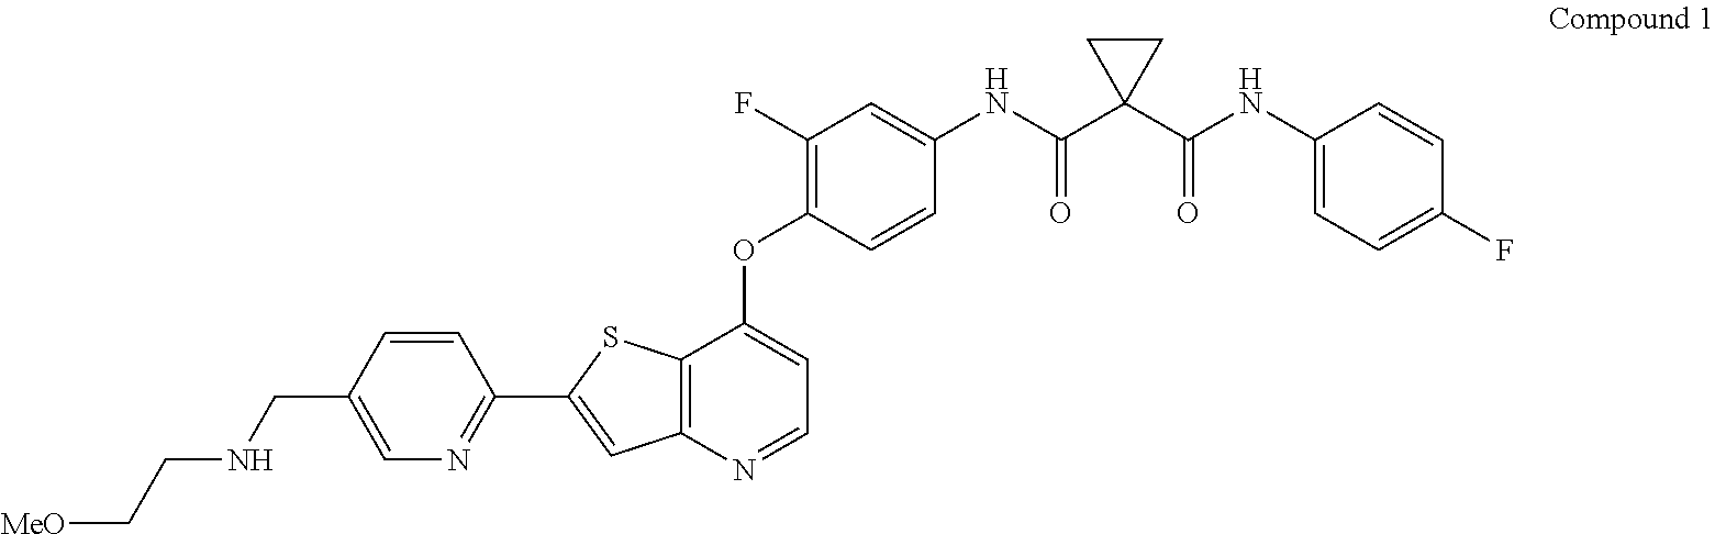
C1=C(CNCC[MeO])C=CC(C2=CC3=C(S2)C(OC2=C(F)C=C(NC(C4(C(NC5=CC=C(F)C=C5)=O)CC4)=O)C=C2)=CC=N3)=N1
